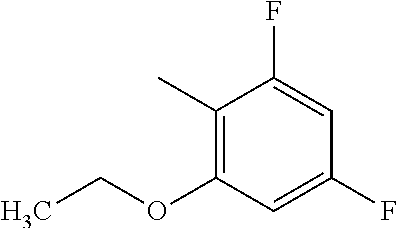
C1(C)=C(OCC)C=C(F)C=C1F
